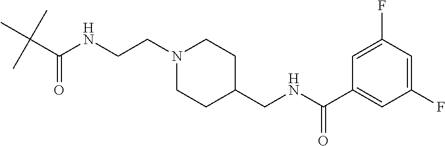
C(NCCN1CCC(CNC(C2=CC(F)=CC(F)=C2)=O)CC1)(C(C)(C)C)=O
